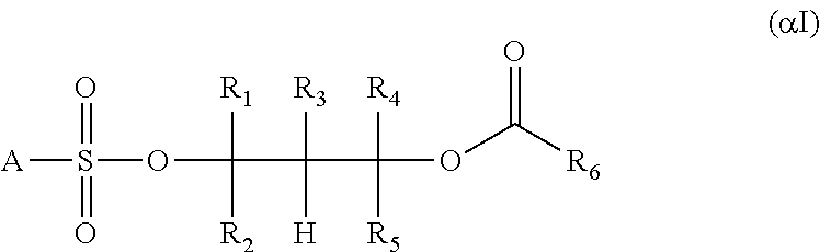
[A]S(OC([R1])([R2])C([R3])([H])C([R4])([R5])OC([R6])=O)(=O)=O
